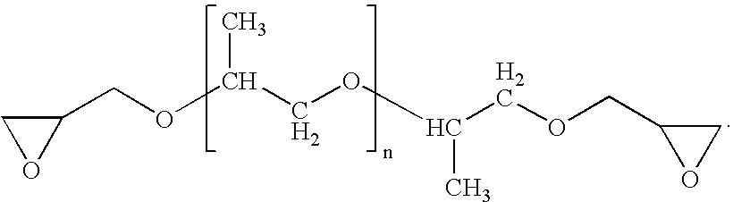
C1OC1COC(C)COC(C)COCC1OC1
